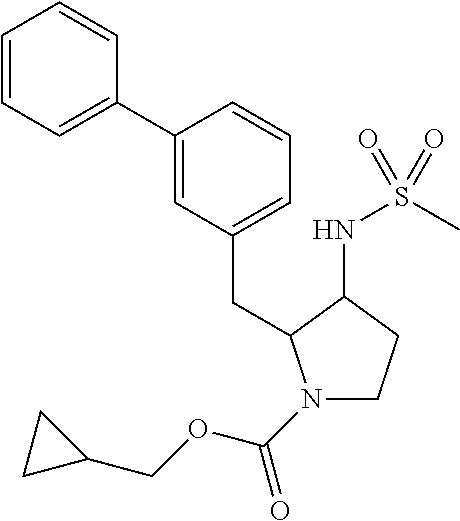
C1(C2=CC(CC3N(C(OCC4CC4)=O)CCC3NS(C)(=O)=O)=CC=C2)=CC=CC=C1
